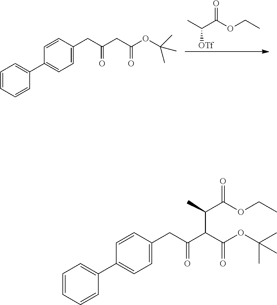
CC([OTf])C(=O)OCC.C1=CC=CC(C2=CC=C(CC(CC(OC(C)(C)C)=O)=O)C=C2)=C1.C1=CC=CC(C2=CC=C(CC(C(C(OC(C)(C)C)=O)C(C)C(=O)OCC)=O)C=C2)=C1
